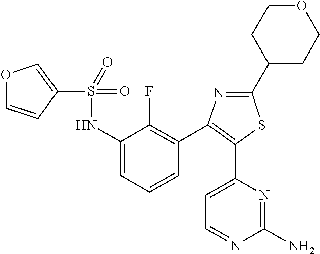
C1(S(NC2=CC=CC(C3=C(C4=CC=NC(N)=N4)SC(C4CCOCC4)=N3)=C2F)(=O)=O)=COC=C1
